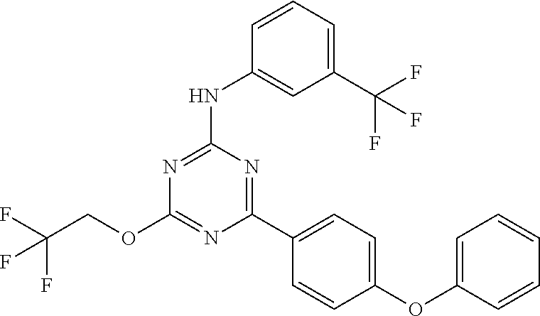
N1=C(OCC(F)(F)F)N=C(NC2=CC(C(F)(F)F)=CC=C2)N=C1C1=CC=C(OC2=CC=CC=C2)C=C1
